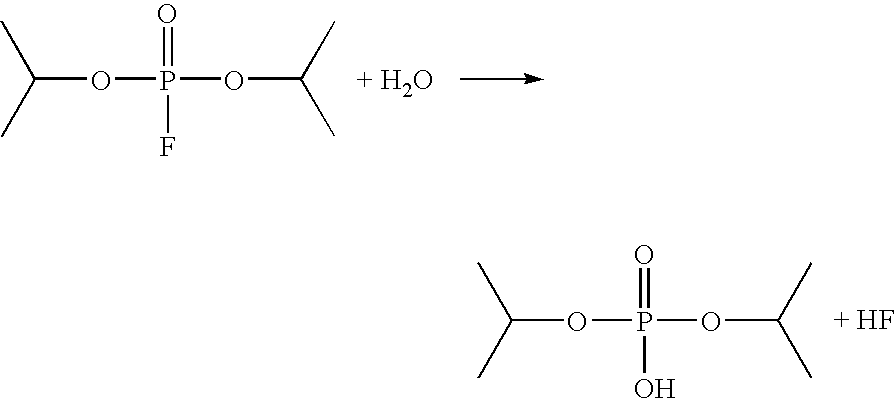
C(OP(=O)(F)OC(C)C)(C)C.C(OP(=O)(O)OC(C)C)(C)C
